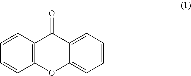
C1=CC2=C(C=C1)OC1=CC=CC=C1C2=O
